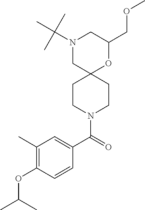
N1(C(C)(C)C)CC2(OC(COC)C1)CCN(C(C1=CC(C)=C(OC(C)C)C=C1)=O)CC2
